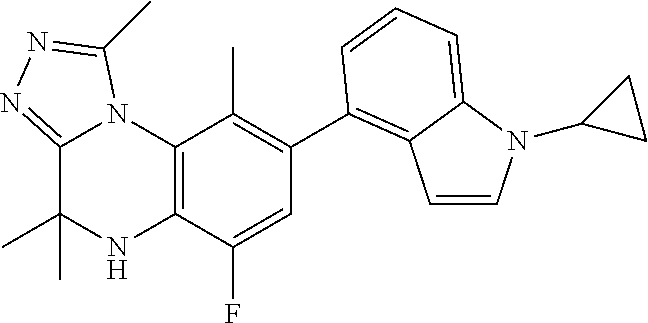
C1(C2=C3C=CN(C4CC4)C3=CC=C2)=C(C)C2=C(C(F)=C1)NC(C)(C)C1=NN=C(C)N21
